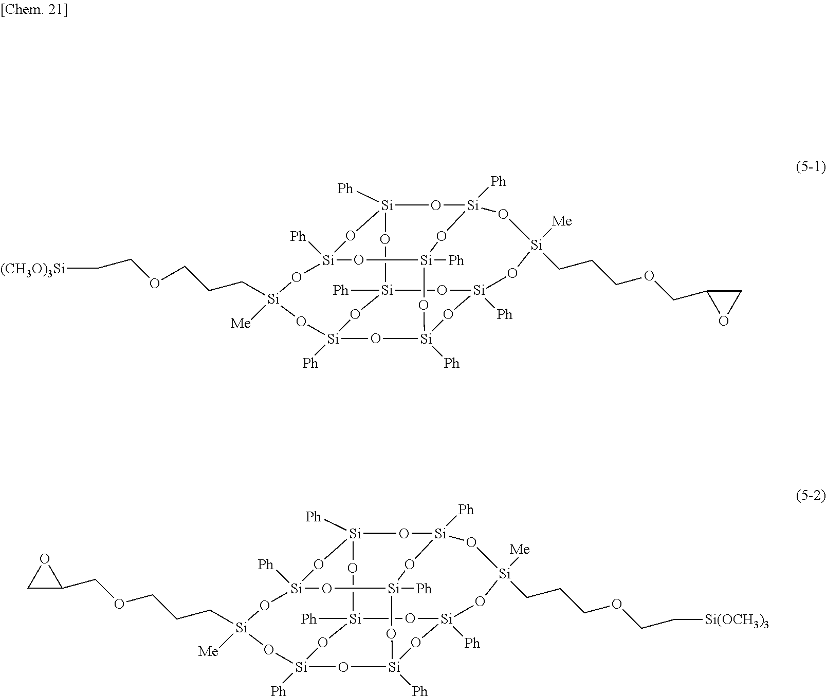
[Si]12([Ph])O[Si]3([Ph])O[Si]4([Ph])O[Si]5([Ph])O[Si]([Ph])(O3)O[Si](CCCOCC[(CH3O)3Si])([Me])O[Si]([Ph])(O1)O[Si]([Ph])(O5)O[Si]([Ph])(O2)O[Si]([Me])(CCCOCC1OC1)O4.[Si]12([Ph])O[Si]3([Ph])O[Si]4([Ph])O[Si]5([Ph])O[Si]([Ph])(O3)O[Si](CCCOCC3OC3)([Me])O[Si]([Ph])(O1)O[Si]([Ph])(O5)O[Si]([Ph])(O2)O[Si]([Me])(CCCOCC[Si(OCH3)3])O4
